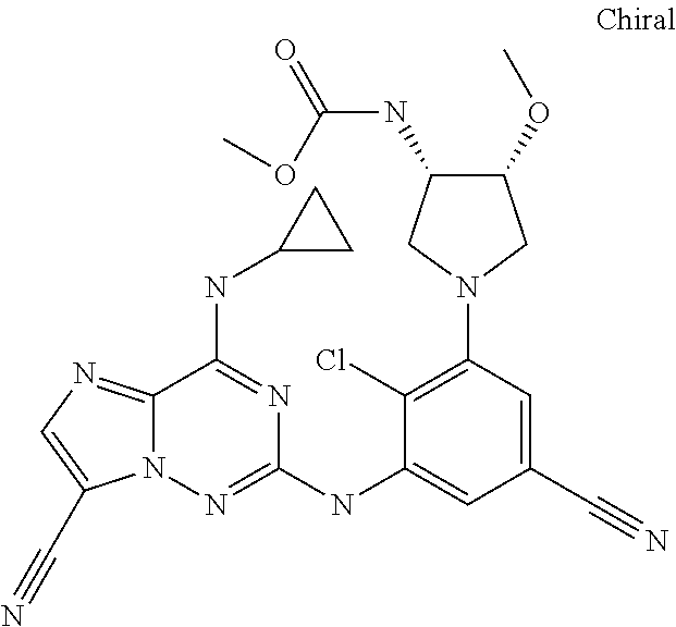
C1(Cl)=C(N2CC(OC)C(NC(=O)OC)C2)C=C(C#N)C=C1NC1=NN2C(=NC=C2C#N)C(NC2CC2)=N1
